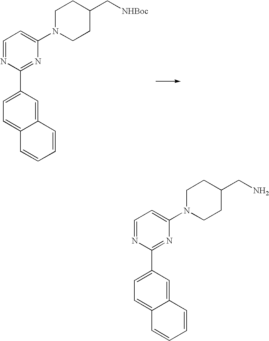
C1N(C2=CC=NC(C3=CC=C4C(=C3)C=CC=C4)=N2)CCC(C[NHBoc])C1.C1N(C2=CC=NC(C3=CC=C4C(=C3)C=CC=C4)=N2)CCC(CN)C1
